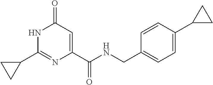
C1(=O)C=C(C(NCC2=CC=C(C3CC3)C=C2)=O)N=C(C2CC2)N1
